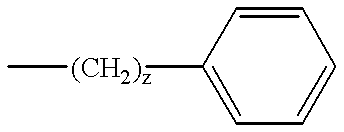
C[(CH2)z]C1=CC=CC=C1
